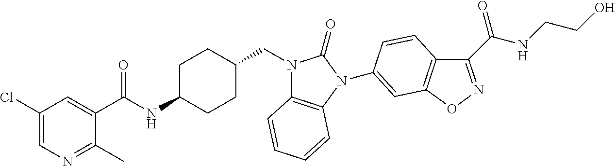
C1(Cl)=CN=C(C)C(C(NC2CCC(CN3C4=C(N(C5=CC6=C(C(C(NCCO)=O)=NO6)C=C5)C3=O)C=CC=C4)CC2)=O)=C1
